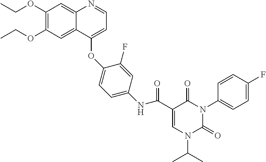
C1(OCC)=C(OCC)C=C2C(=C1)N=CC=C2OC1=CC=C(NC(C2=CN(C(C)C)C(=O)N(C3=CC=C(F)C=C3)C2=O)=O)C=C1F
